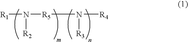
[R1]N([R5]N([R4])[R3])[R2]
